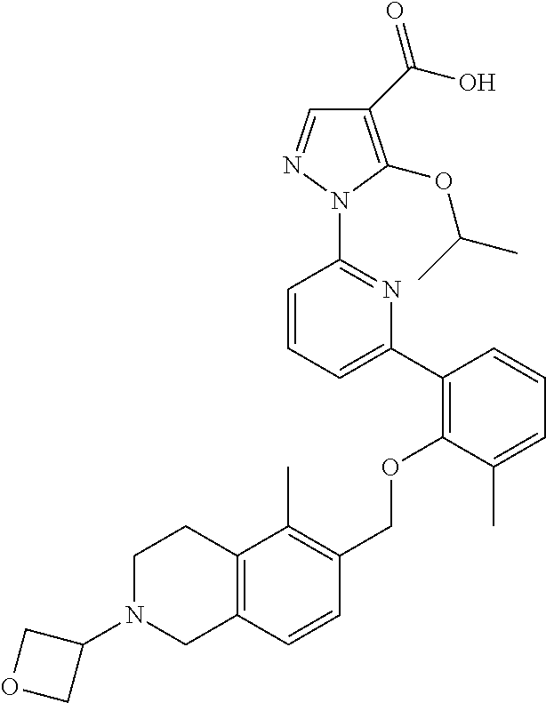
C1(C(O)=O)=C(OC(C)C)N(C2=NC(C3=C(OCC4=C(C)C5=C(C=C4)CN(C4COC4)CC5)C(C)=CC=C3)=CC=C2)N=C1
